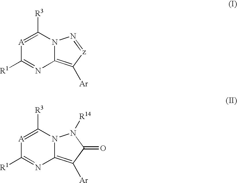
[A]1=C([R3])N2C(=C([Ar])[z]=N2)N=C1[R1].[A]1=C([R3])N2C(=C([Ar])C(=O)N2[R14])N=C1[R1]
